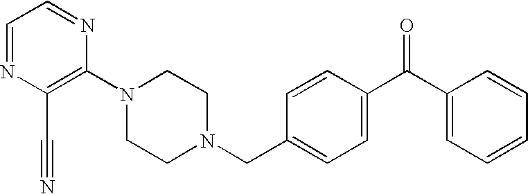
N1(C2=C(C#N)N=CC=N2)CCN(CC2=CC=C(C(=O)C3=CC=CC=C3)C=C2)CC1
